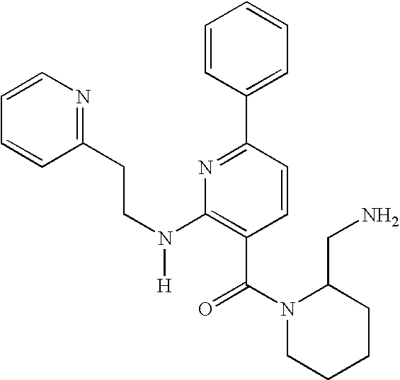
C1=CC(C2=NC(N(CCC3=NC=CC=C3)[H])=C(C(N3CCCCC3CN)=O)C=C2)=CC=C1
